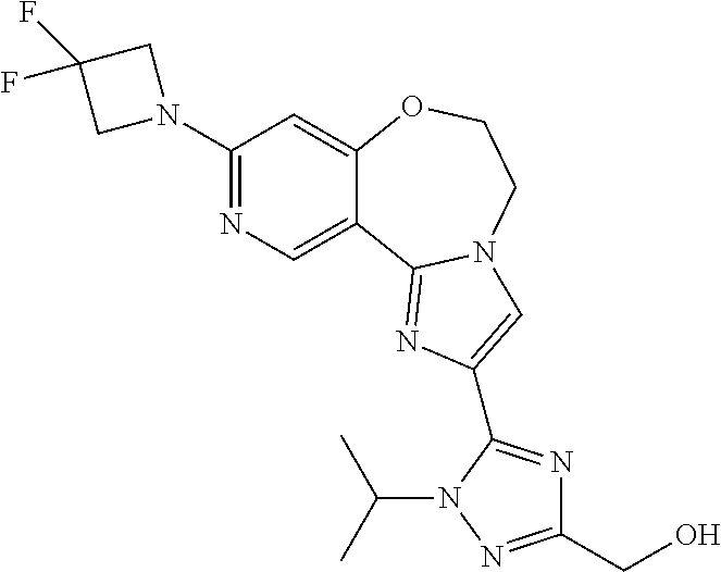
C1(N2CC(F)(F)C2)=NC=C2C(=C1)OCCN1C2=NC(C2=NC(CO)=NN2C(C)C)=C1
